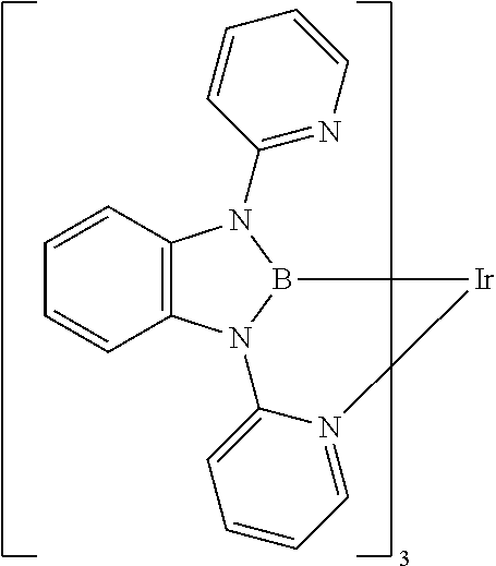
C1=CC2=C(C=C1)N1B(N2C2=NC=CC=C2)[Ir]N2=CC=CC=C12
